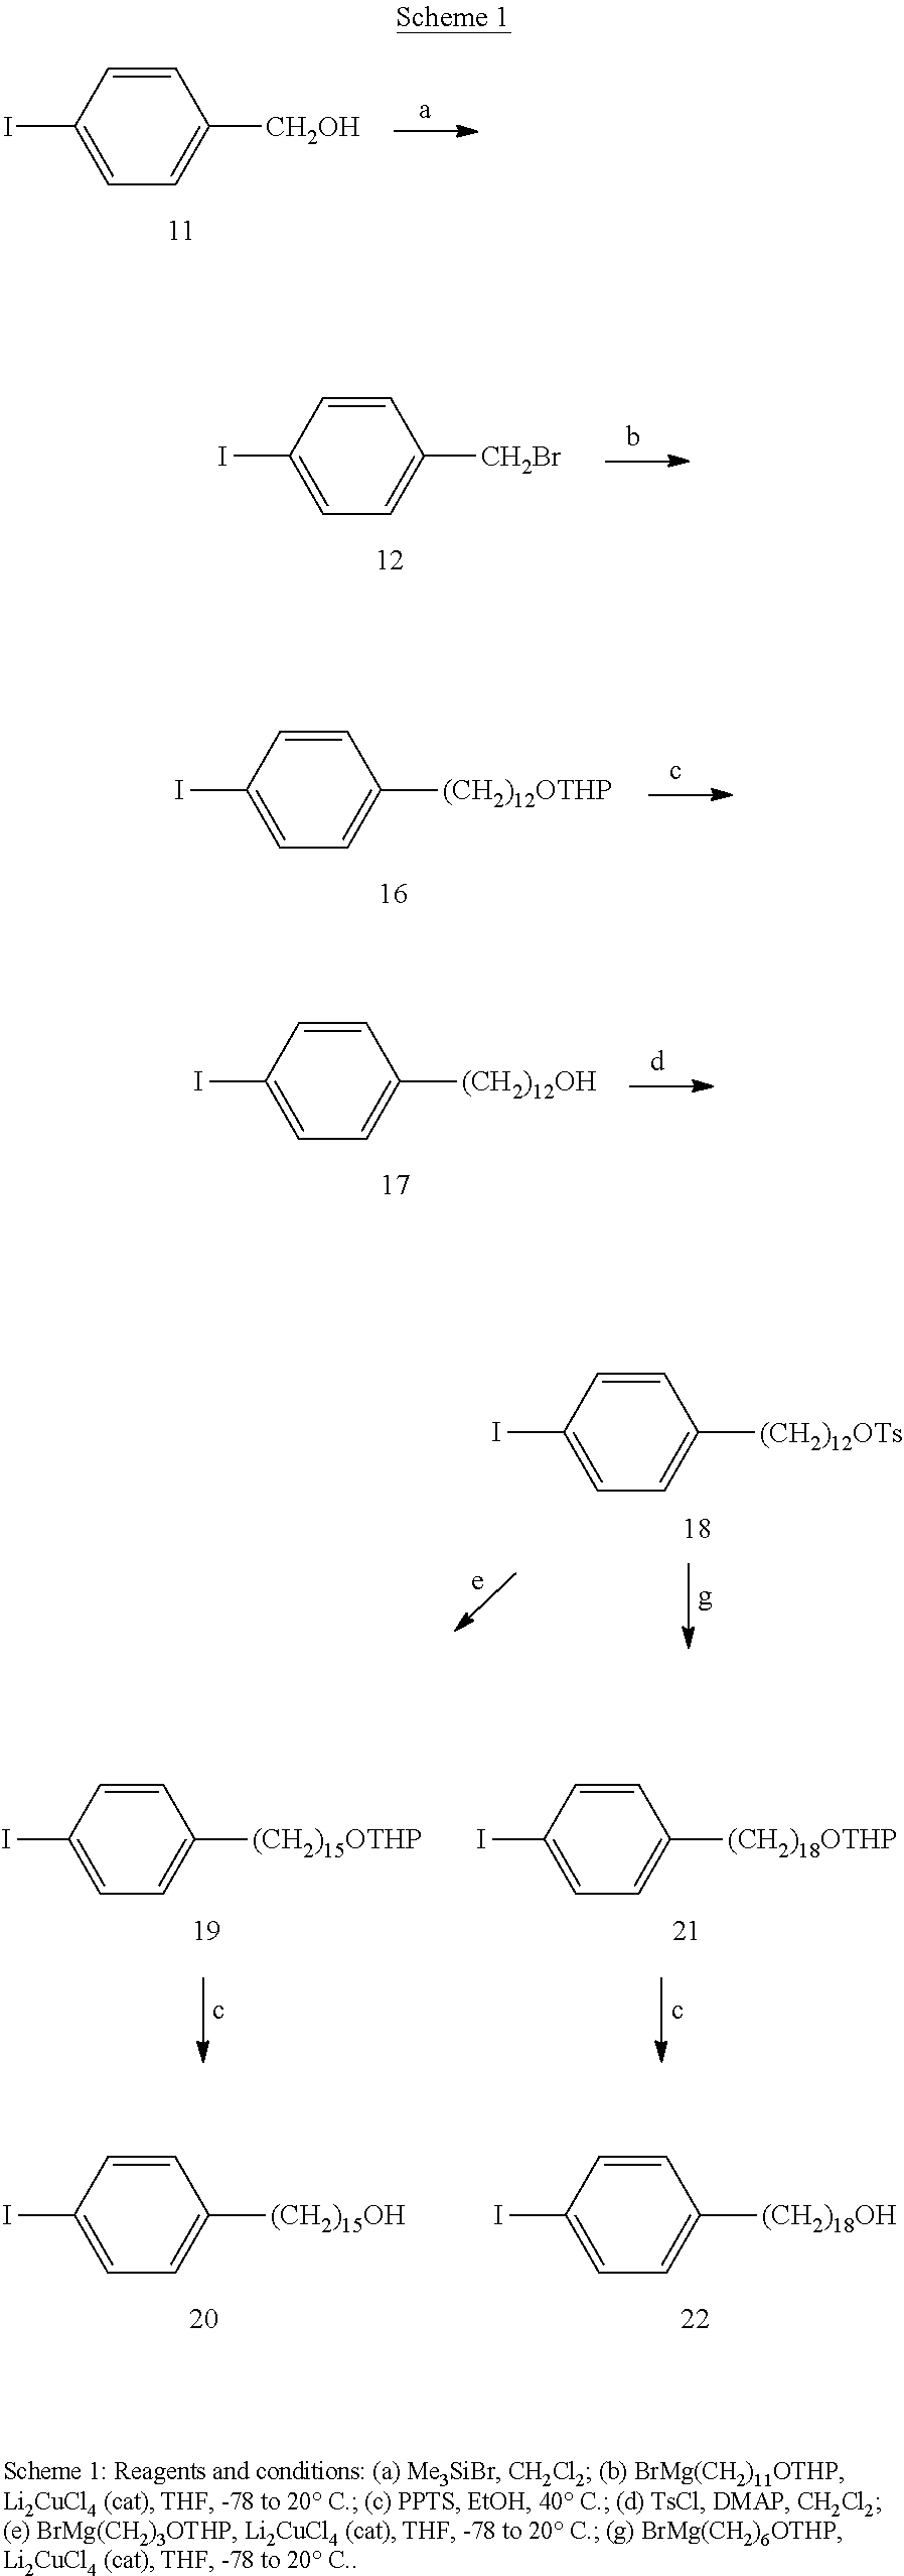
C1=CC(I)=CC=C1[CH2OH].C1=CC(I)=CC=C1[CH2Br].C1=CC(I)=CC=C1[(CH2)12OTHP].C1=CC(I)=CC=C1[(CH2)12OH].C1=CC(I)=CC=C1[(CH2)12OTs].C1=CC(I)=CC=C1[(CH2)18OTHP].C1=CC(I)=CC=C1[(CH2)15OTHP].C1=CC(I)=CC=C1[(CH2)18OH].C1=CC(I)=CC=C1[(CH2)15OH]
